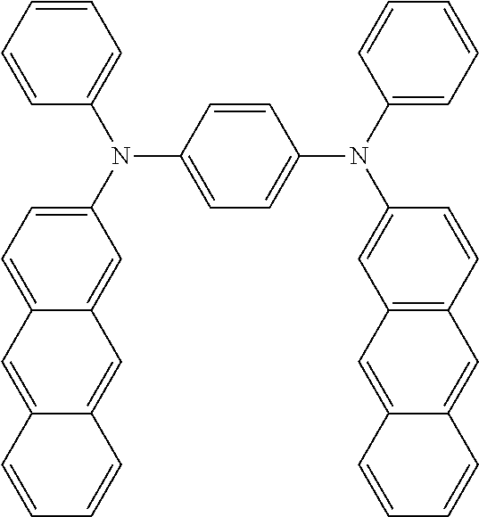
C1=CC=CC(N(C2=CC=C3C(=C2)C=C2C(=C3)C=CC=C2)C2=CC=C(N(C3=CC=CC=C3)C3=CC4=C(C=C3)C=C3C(=C4)C=CC=C3)C=C2)=C1
